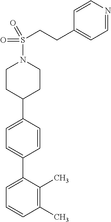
C1(C)=C(C)C(C2=CC=C(C3CCN(S(CCC4=CC=NC=C4)(=O)=O)CC3)C=C2)=CC=C1
